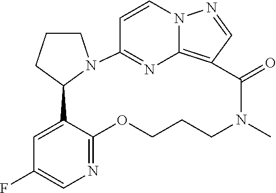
C1=CN2C3=C(C=N2)C(=O)N(C)CCCOC2=NC=C(F)C=C2C2N(C1=N3)CCC2
